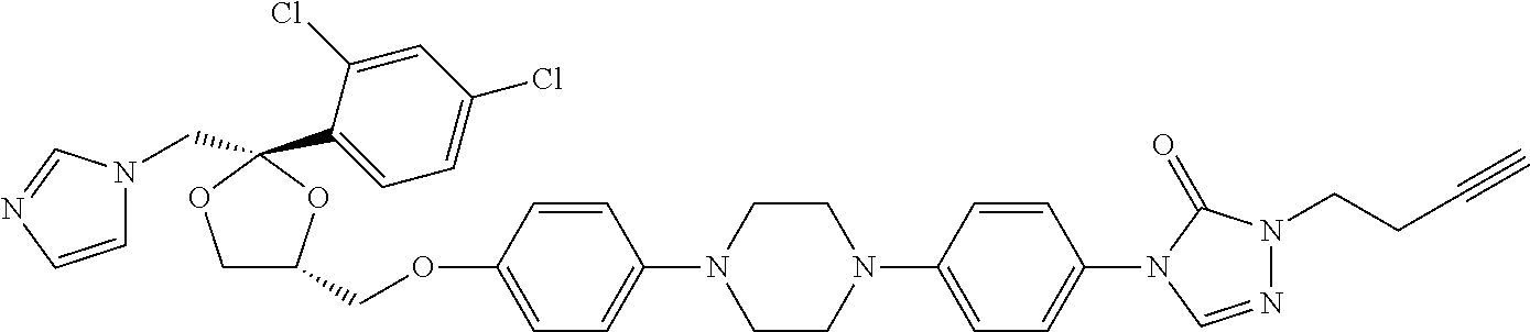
C1OC(C2=CC=C(Cl)C=C2Cl)(CN2C=CN=C2)OC1COC1=CC=C(N2CCN(C3=CC=C(N4C(=O)N(CCC#C)N=C4)C=C3)CC2)C=C1
